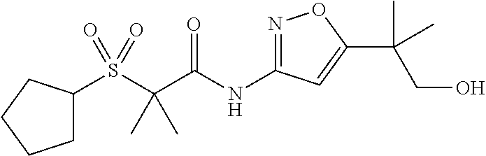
C1(S(C(C(NC2=NOC(C(CO)(C)C)=C2)=O)(C)C)(=O)=O)CCCC1
